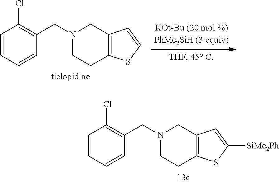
C1=CC=CC(CN2CCC3=C(C2)C=CS3)=C1Cl.C1=CC=CC(CN2CCC3=C(C2)C=C([SiMe2Ph])S3)=C1Cl
